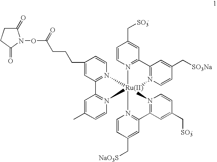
C1=C(CCCC(ON2C(=O)CCC2=O)=O)C=CN2=C1C1=N([Ru]234(N2=C(C=C(C[SO3])C=C2)C2=N3C=CC(C[SO3Na])=C2)N2=C(C=C(C[NaO3S])C=C2)C2=N4C=CC(C[SO3])=C2)C=CC(C)=C1
